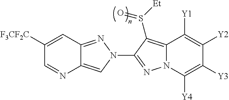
C1([F3CF2C])=CC2=NN(C3=NN4C(=C3S([Et])=O)C([Y1])=C([Y2])C([Y3])=C4[Y4])C=C2N=C1
